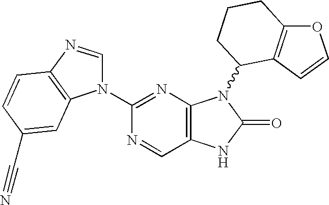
C12=C(N=C(N3C=NC4=C3C=C(C#N)C=C4)N=C1)N(C1C3=C(OC=C3)CCC1)C(=O)N2
